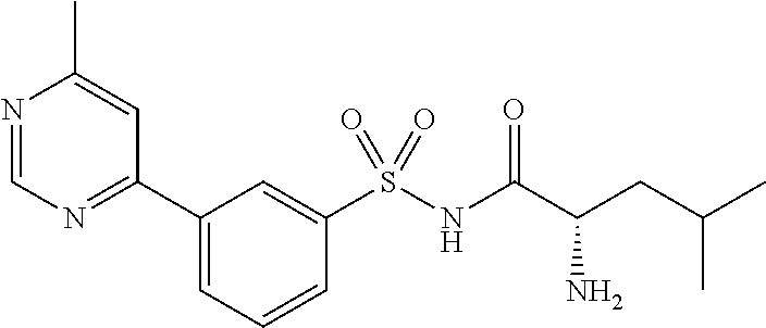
C1(C2=NC=NC(C)=C2)=CC=CC(S(NC(C(CC(C)C)N)=O)(=O)=O)=C1
